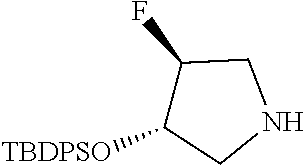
N1CC(F)C([TBDPSO])C1
